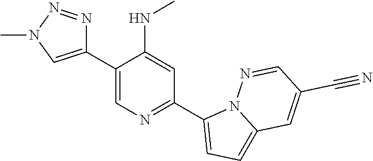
C1(C2=CN(C)N=N2)=CN=C(C2=CC=C3N2N=CC(C#N)=C3)C=C1NC
